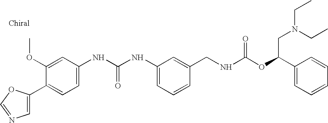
C1(C2=CN=CO2)=CC=C(NC(NC2=CC=CC(CNC(OC(C3=CC=CC=C3)CN(CC)CC)=O)=C2)=O)C=C1OC
